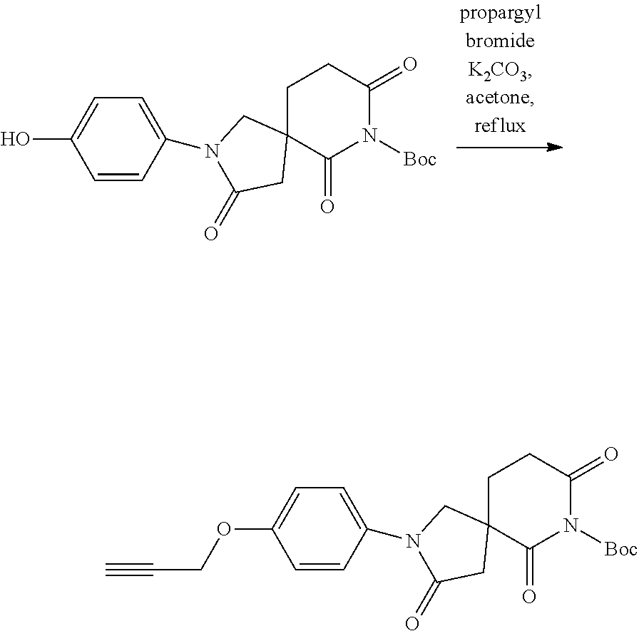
C1C2(C(=O)N([Boc])C(=O)C1)CN(C1=CC=C(O)C=C1)C(=O)C2.C1C2(C(=O)N([Boc])C(=O)C1)CN(C1=CC=C(OCC#C)C=C1)C(=O)C2
